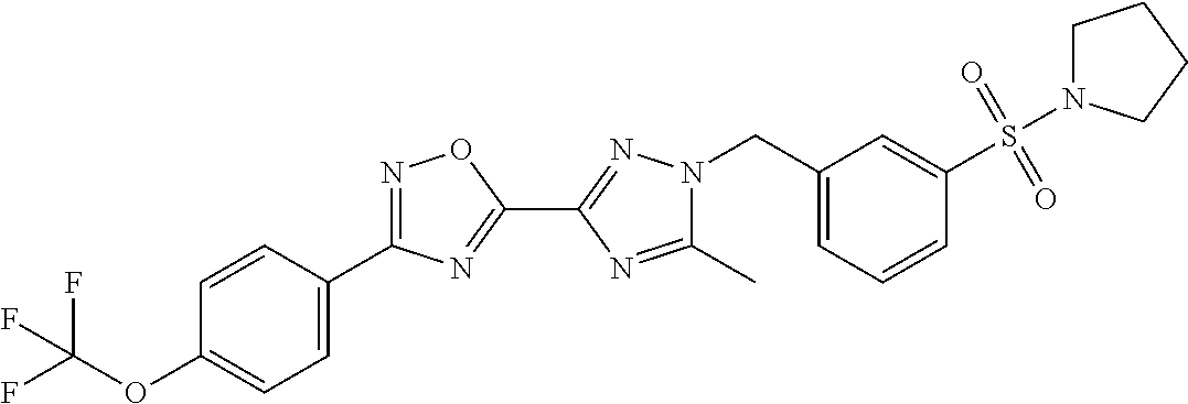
C1(C)=NC(C2=NC(C3=CC=C(OC(F)(F)F)C=C3)=NO2)=NN1CC1=CC=CC(S(N2CCCC2)(=O)=O)=C1
